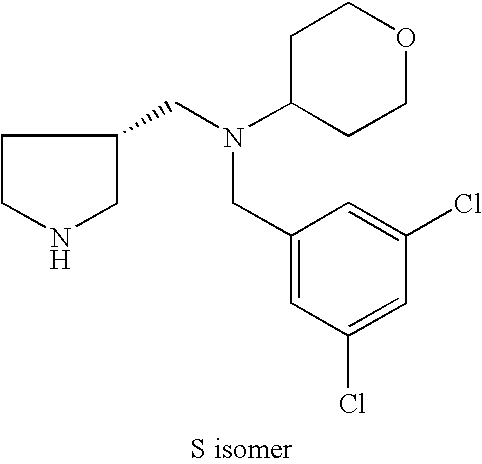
C1(CN(C2CCOCC2)CC2CCNC2)=CC(Cl)=CC(Cl)=C1
